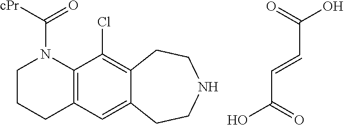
C1CCC2=C(N1C([cPr])=O)C(Cl)=C1C(=C2)CCNCC1.C(C=CC(O)=O)(O)=O
